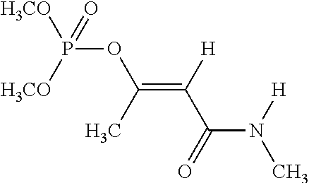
[H3CO]P([H3CO])(OC(=C([H])C(=O)N([H])C)C)=O
